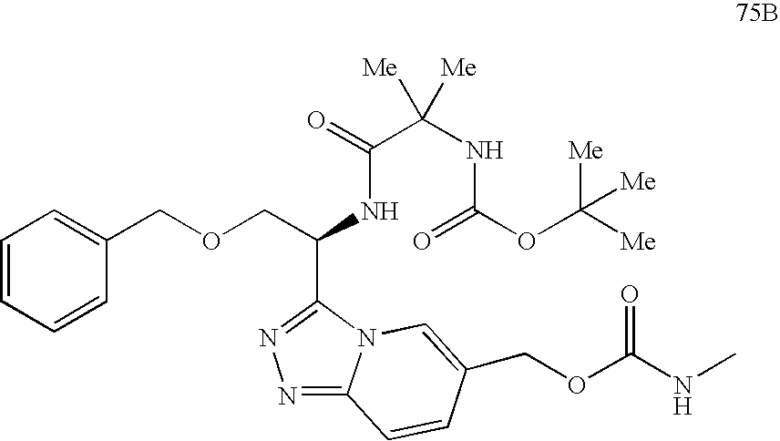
C1=CC=CC(COCC(NC(C(NC(OC([Me])([Me])[Me])=O)([Me])[Me])=O)C2=NN=C3N2C=C(COC(NC)=O)C=C3)=C1
